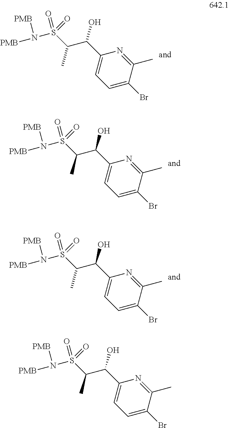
[PMB]N(S(C(C(C1=CC=C(Br)C(C)=N1)O)C)(=O)=O)[PMB].[PMB]N(S(C(C(C1=CC=C(Br)C(C)=N1)O)C)(=O)=O)[PMB].[PMB]N(S(C(C(C1=CC=C(Br)C(C)=N1)O)C)(=O)=O)[PMB].[PMB]N(S(C(C(C1=CC=C(Br)C(C)=N1)O)C)(=O)=O)[PMB]
